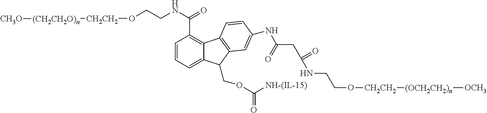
C1=CC=C2C(=C1C(NCCO[CH2CH2][(CH2CH2O)n][CH3O])=O)C1=C(C2COC([NH-(IL-15)])=O)C=C(NC(CC(NCCO[CH2CH2][(OCH2CH2)n][OCH3])=O)=O)C=C1
